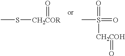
CS[CH2COR]=O.[CH2COH](=O)S(C)(=O)=O
